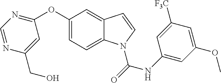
C12=CC(OC3=NC=NC(CO)=C3)=CC=C1N(C(NC1=CC(OC)=CC([F3C])=C1)=O)C=C2
